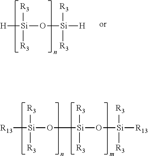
[H][Si](O[Si]([H])([R3])[R3])([R3])[R3].[R13][Si](O[Si](O[Si]([R13])([R3])[R3])([R3])[R3])([R3])[R3]
